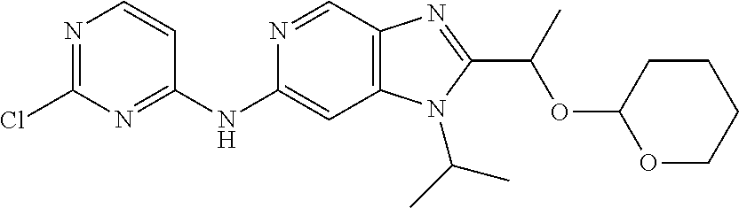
C1(NC2=NC(Cl)=NC=C2)=CC2=C(C=N1)N=C(C(OC1CCCCO1)C)N2C(C)C
